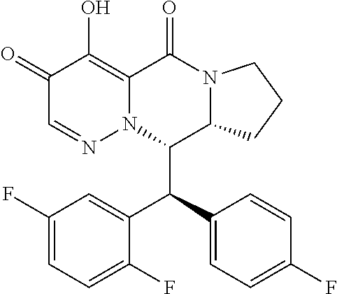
C1(F)=CC=C(F)C(C(C2=CC=C(F)C=C2)C2C3N(C(=O)C4=C(O)C(=O)C=NN24)CCC3)=C1
